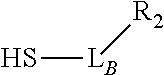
S[LB][R2]
